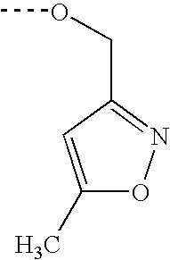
C1(C)=CC(COC)=NO1
